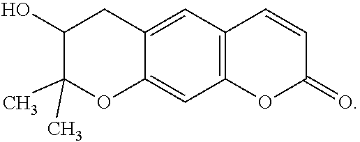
C1(O)C(C)(C)OC2=CC3=C(C=C2C1)C=CC(=O)O3
